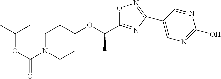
C1N(C(OC(C)C)=O)CCC(OC(C)C2=NC(C3=CN=C(O)N=C3)=NO2)C1
